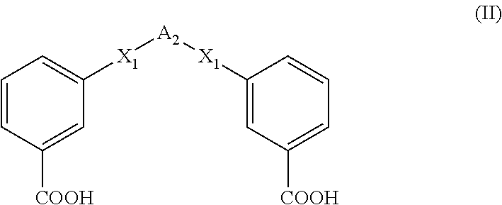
C1=CC([COOH])=CC([X1][A2][X1]C2=CC([COOH])=CC=C2)=C1
